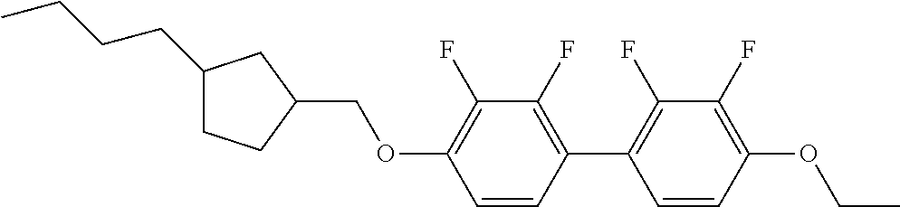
C1(CCCC)CCC(COC2=C(F)C(F)=C(C3=C(F)C(F)=C(OCC)C=C3)C=C2)C1
